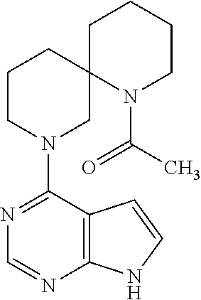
N1=C(N2CC3(CCC2)N(C(=O)C)CCCC3)C2=C(N=C1)NC=C2
